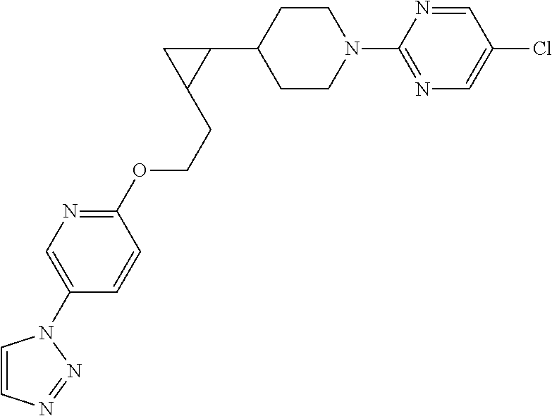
C1CN(C2=NC=C(Cl)C=N2)CCC1C1CC1CCOC1=NC=C(N2C=CN=N2)C=C1
